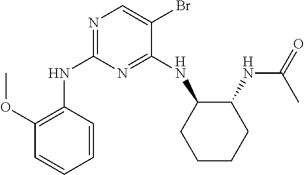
N1=C(NC2CCCCC2NC(=O)C)C(Br)=CN=C1NC1=C(OC)C=CC=C1
